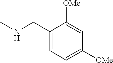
CNCC1=CC=C([OMe])C=C1[OMe]
